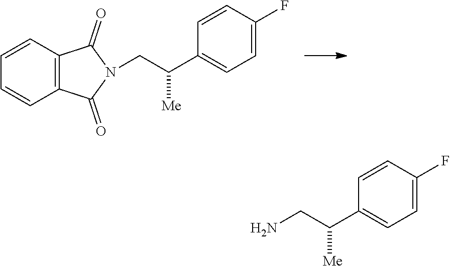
C1=CC2=C(C=C1)C(=O)N(CC(C1=CC=C(F)C=C1)[Me])C2=O.C1=CC(F)=CC=C1C(CN)[Me]
